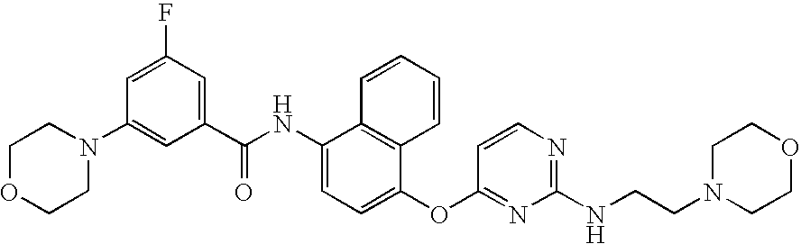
N1(C2=CC(C(NC3=CC=C(OC4=NC(NCCN5CCOCC5)=NC=C4)C4=C3C=CC=C4)=O)=CC(F)=C2)CCOCC1
